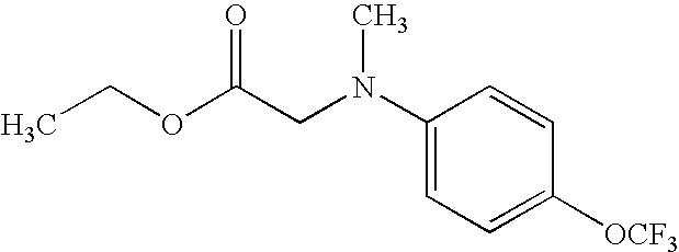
O(C(CN(C1=CC=C([OCF3])C=C1)C)=O)CC
